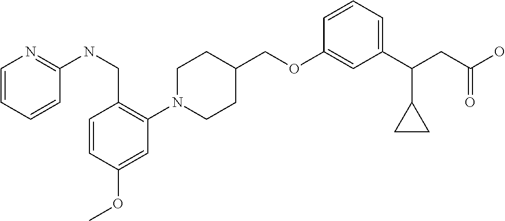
C1(OCC2CCN(C3=C(CNC4=NC=CC=C4)C=CC(OC)=C3)CC2)=CC(C(CC(O)=O)C2CC2)=CC=C1
